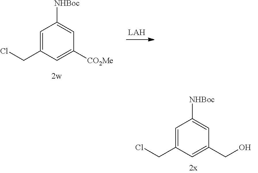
C1=C(CCl)C=C([CO2Me])C=C1[NHBoc].C1=C(CCl)C=C(CO)C=C1[NHBoc]
